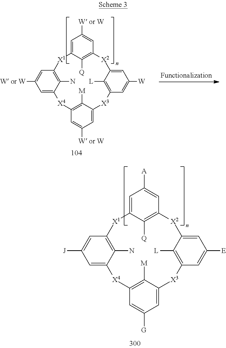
C1=C2C([Q])=C(C=C1[A])[X2]C1=CC([E])=CC(=C1[L])[X3]C1=CC([G])=CC(=C1[M])[X4]C1=CC([J])=CC(=C1N)[X1]2.C1=C2C([Q])=C(C=C1[W or W])[X2]C1=CC([W])=CC(=C1[L])[X3]C1=CC([W or W])=CC(=C1[M])[X4]C1=CC([W or W])=CC(=C1N)[X1]2
